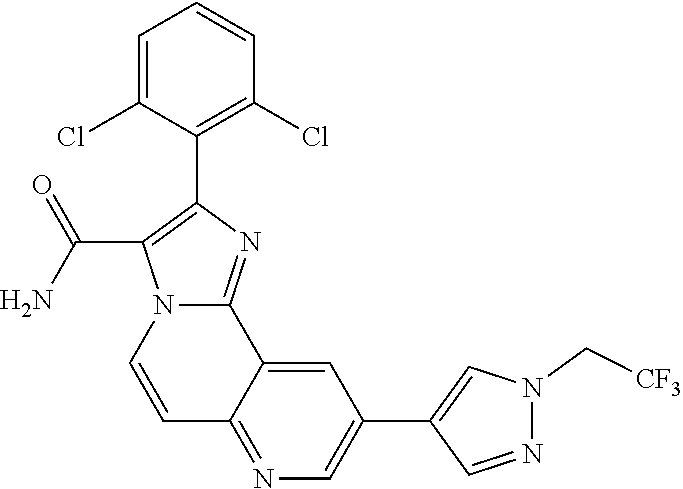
C1=C(Cl)C(C2=C(C(N)=O)N3C(=N2)C2=CC(C4=CN(C[CF3])N=C4)=CN=C2C=C3)=C(Cl)C=C1
